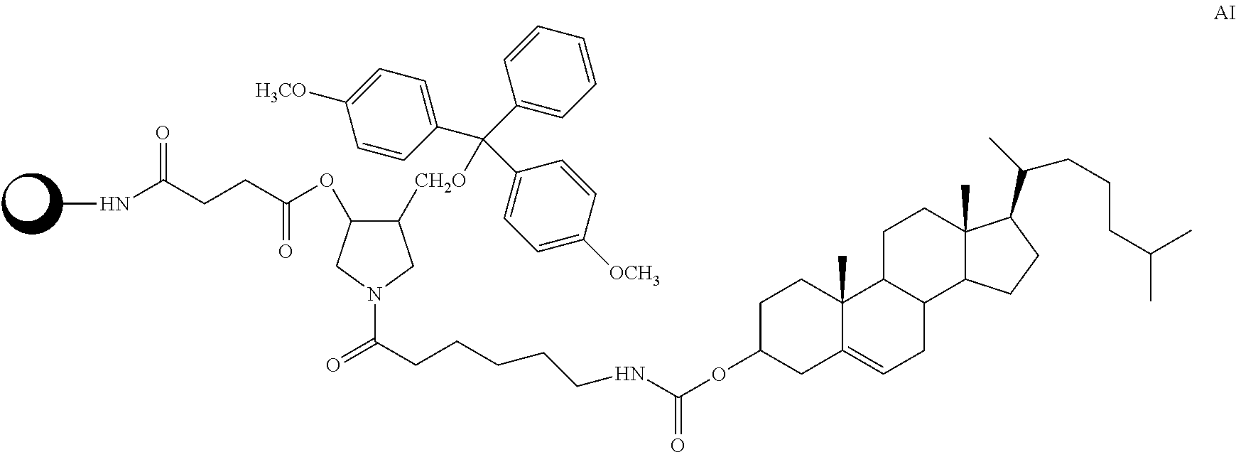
C1(C(C2=CC=C([OCH3])C=C2)(C2=CC=CC=C2)[CH2O]C2C(OC(CCC(NC)=O)=O)CN(C(CCCCCNC(OC3CCC4(C)C5CCC6(C)C(C5CC=C4C3)CCC6C(C)CCCC(C)C)=O)=O)C2)=CC=C([H3CO])C=C1
